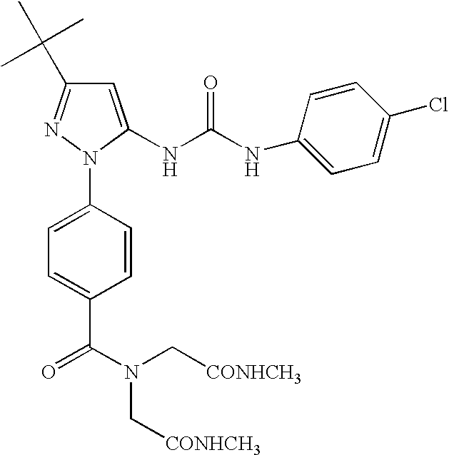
C1=C(NC(NC2=CC=C(Cl)C=C2)=O)N(C2=CC=C(C(N(C[CONHCH3])C[CONHCH3])=O)C=C2)N=C1C(C)(C)C
